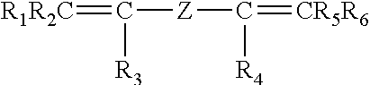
[R1R2C]=C([R3])[Z]C(=[CR5R6])[R4]
